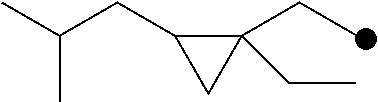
C1(CC)(CC)C(CC(C)C)C1
